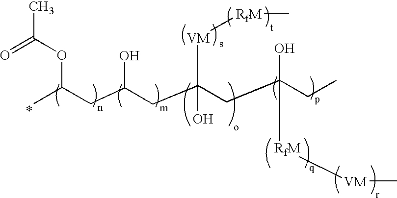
CC(OC(CC(CC(CC(CC)(O)[RfM][VM]C)([VM][RfM]C)O)O)C)=O
